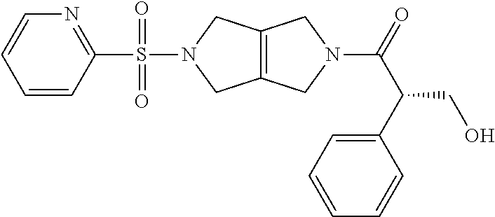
C12=C(CN(S(C3=NC=CC=C3)(=O)=O)C1)CN(C(=O)C(C1=CC=CC=C1)CO)C2
